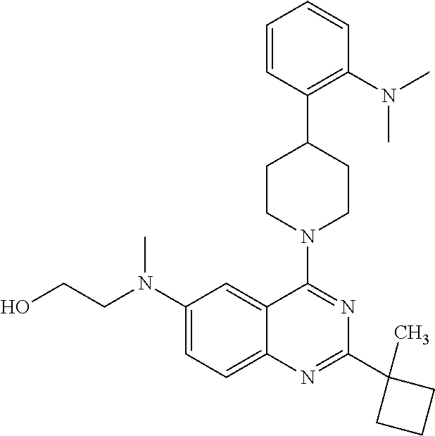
C1=CC(C2CCN(C3=NC(C4(C)CCC4)=NC4=CC=C(N(CCO)C)C=C43)CC2)=C(N(C)C)C=C1
